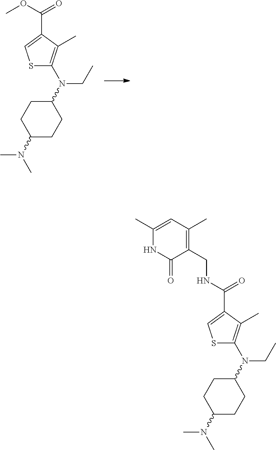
O(C(=O)C1=CSC(N(C2CCC(N(C)C)CC2)CC)=C1C)C.N(C(=O)C1=CSC(N(C2CCC(N(C)C)CC2)CC)=C1C)CC1=C(C)C=C(C)NC1=O
